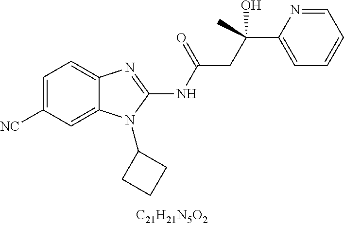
C1=C([CN])C=C2C(=C1)N=C(NC(CC(C1=CC=CC=N1)(O)C)=O)N2C1CCC1
